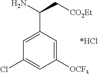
C1([OCF3])=CC(C(N)C[CO2Et])=CC(Cl)=C1
